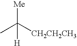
CC([CH2CH2CH3])([Me])[H]
